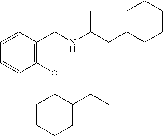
C1=CC(OC2CCCCC2CC)=C(CNC(CC2CCCCC2)C)C=C1
